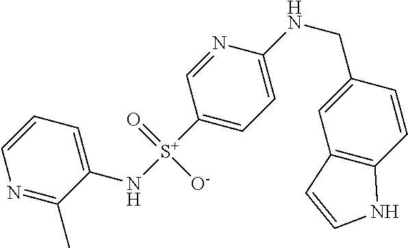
N1=C(C)C(N[S+](C2=CC=C(NCC3=CC4=C(C=C3)NC=C4)N=C2)(=O)[O-])=CC=C1
